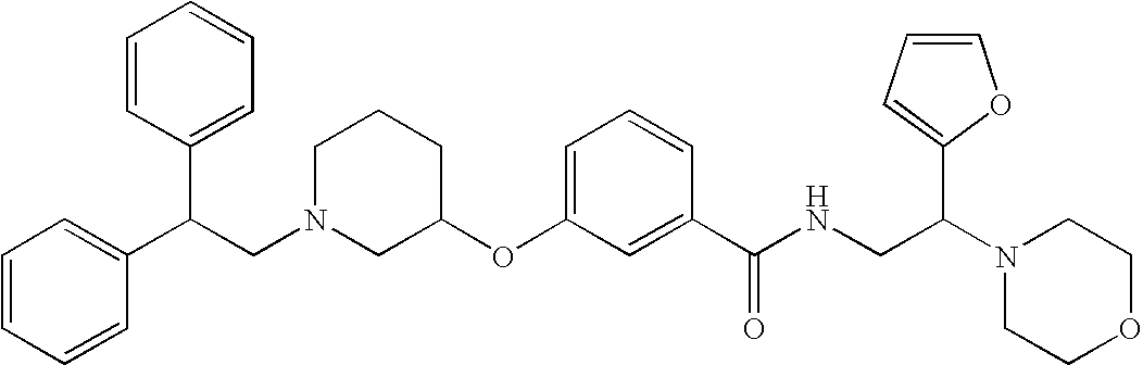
C1CCC(OC2=CC=CC(C(NCC(N3CCOCC3)C3=CC=CO3)=O)=C2)CN1CC(C1=CC=CC=C1)C1=CC=CC=C1
